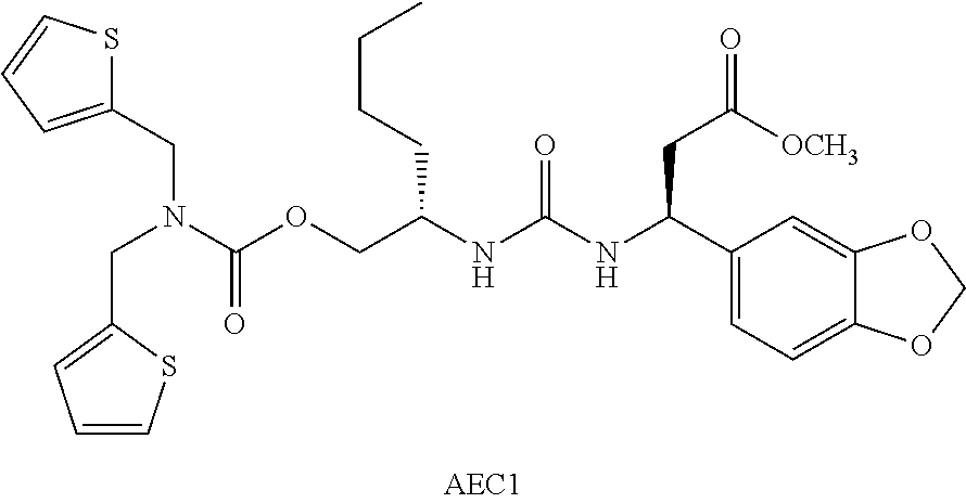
C1(CN(CC2=CC=CS2)C(OCC(NC(NC(C2=CC=C3C(=C2)OCO3)CC(=O)[OCH3])=O)CCCC)=O)=CC=CS1
